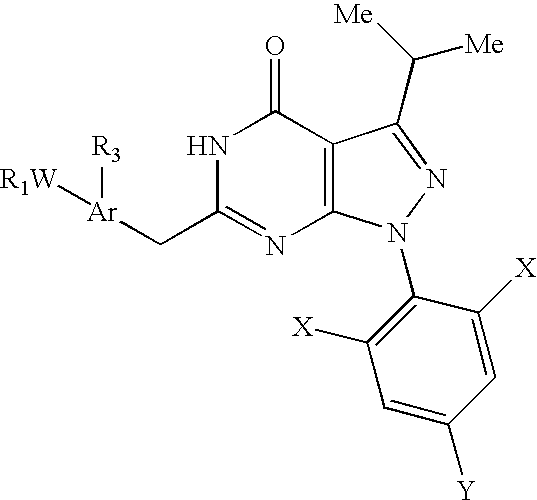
N1C(C[Ar]([R1W])[R3])=NC2=C(C1=O)C(C([Me])[Me])=NN2C1=C([X])C=C([Y])C=C1[X]
